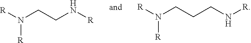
C(CN[R])N([R])[R].[R]N(CCCN[R])[R]
